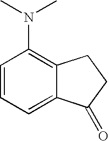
C1=CC=C2C(=C1N(C)C)CCC2=O
